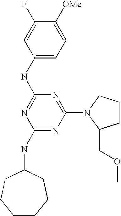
C1(NC2=NC(NC3CCCCCC3)=NC(N3CCCC3COC)=N2)=CC=C([OMe])C(F)=C1
